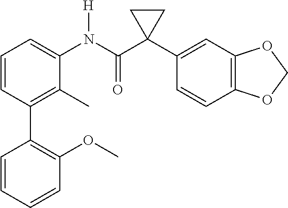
C1(C)=C(C2=C(OC)C=CC=C2)C=CC=C1N(C(C1(C2=CC3=C(C=C2)OCO3)CC1)=O)[H]
